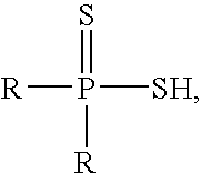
[R]P([SH])(=S)[R]
